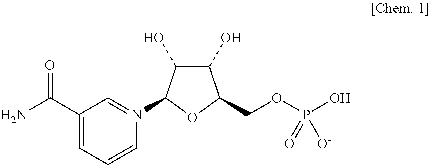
C1(C(N)=O)=CC=CN(C2C(O)C(O)C(COP(O)(=O)[O-])O2)=C1
